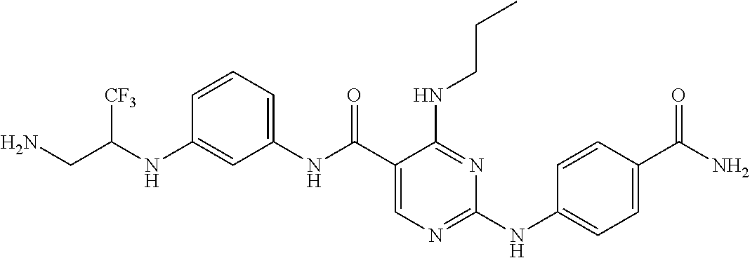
N(C(C1=CN=C(NC2=CC=C(C(N)=O)C=C2)N=C1NCCC)=O)C1=CC=CC(NC(CN)[CF3])=C1
